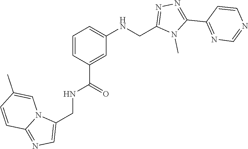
N1=C(C2=NN=C(CNC3=CC=CC(C(NCC4=CN=C5N4C=C(C)C=C5)=O)=C3)N2C)C=CN=C1
